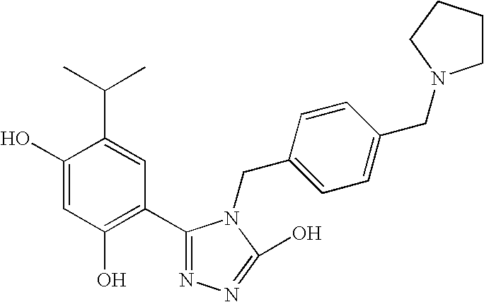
C1(O)=CC(O)=C(C2=NN=C(O)N2CC2=CC=C(CN3CCCC3)C=C2)C=C1C(C)C
